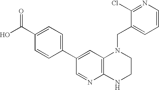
C(N1C2=C(NCC1)N=CC(C1=CC=C(C(O)=O)C=C1)=C2)C1=CC=CN=C1Cl
